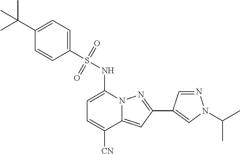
C1=C(NS(C2=CC=C(C(C)(C)C)C=C2)(=O)=O)N2C(=CC(C3=CN(C(C)C)N=C3)=N2)C([CN])=C1
